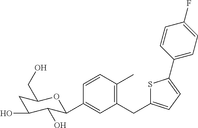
C1(CC2=CC=C(C3=CC=C(F)C=C3)S2)=C(C)C=CC(C2C(O)C(O)CC(CO)O2)=C1
